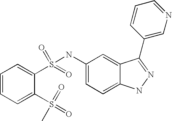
C1=CC=C(S(=O)(C)=O)C(S(NC2=CC=C3C(=C2)C(C2=CN=CC=C2)=NN3)(=O)=O)=C1
